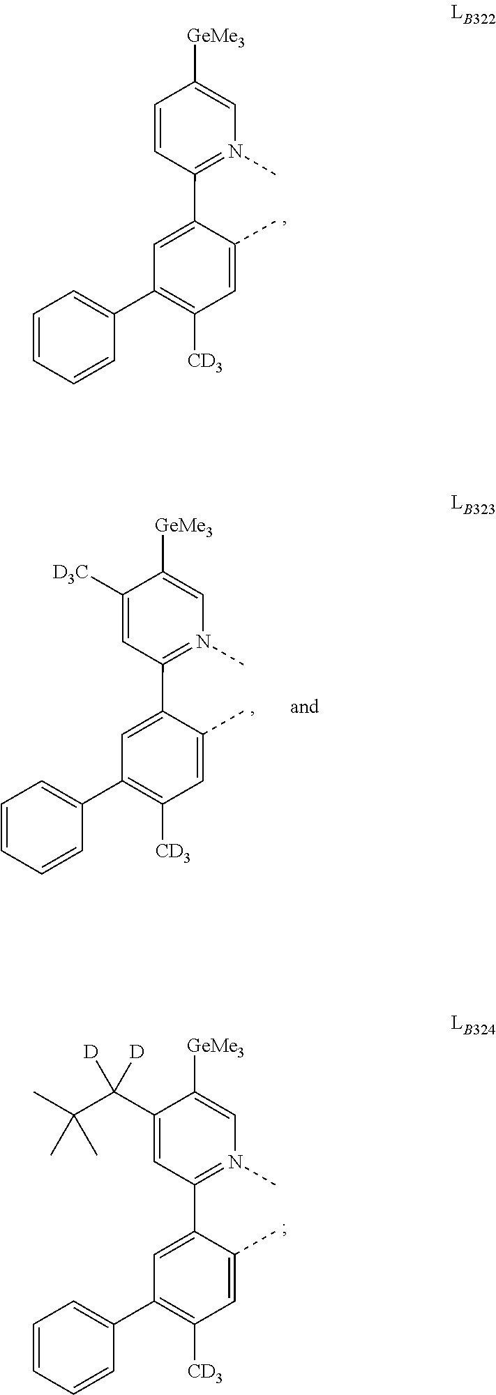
C1([GeMe3])=CN(C)=C(C2=CC(C3=CC=CC=C3)=C([CD3])C=C2C)C=C1.C1([GeMe3])=CN(C)=C(C2=CC(C3=CC=CC=C3)=C([CD3])C=C2C)C=C1C(C(C)(C)C)([D])[D].C1([GeMe3])=CN(C)=C(C2=CC(C3=CC=CC=C3)=C([CD3])C=C2C)C=C1[D3C]
